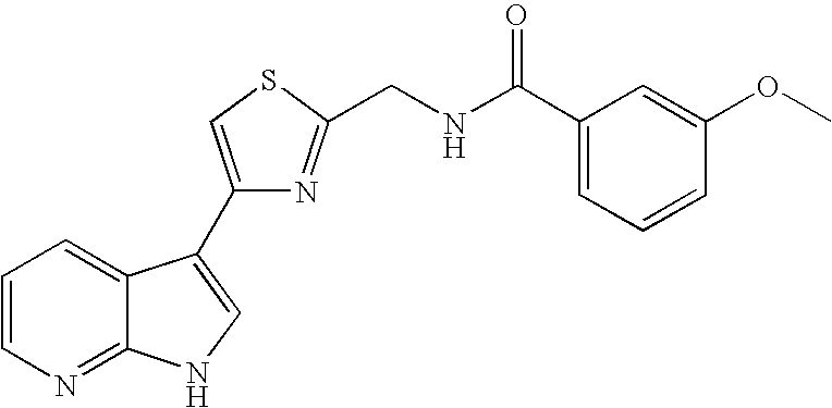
C1=CN=C2C(=C1)C(C1=CSC(CNC(C3=CC=CC(OC)=C3)=O)=N1)=CN2
